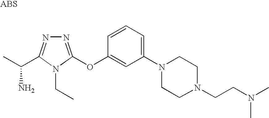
N1=C(OC2=CC(N3CCN(CCN(C)C)CC3)=CC=C2)N(CC)C(C(C)N)=N1
